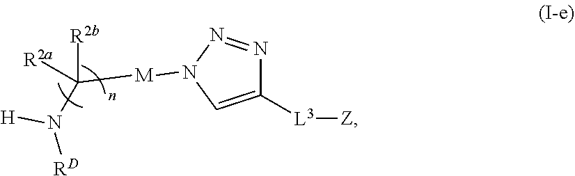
C([R2b])([R2a])(N([H])[RD])[M]N1N=NC([L3][Z])=C1
